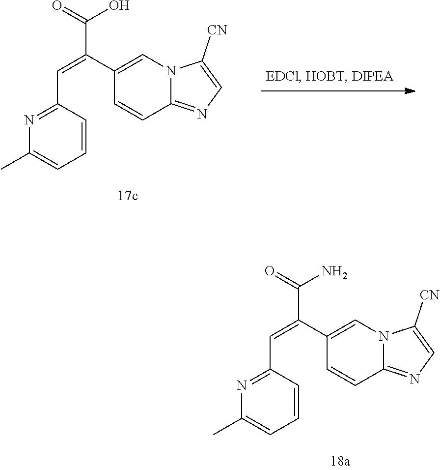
C1(C)=CC=CC(C=C(C2=CN3C(=NC=C3[CN])C=C2)C(N)=O)=N1.C1(C)=CC=CC(C=C(C2=CN3C(=NC=C3[CN])C=C2)C(O)=O)=N1
